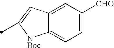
C12=CC([CHO])=CC=C1[NBoc]C(C)=C2
